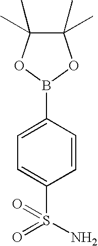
B1(C2=CC=C(S(=O)(N)=O)C=C2)OC(C)(C)C(C)(C)O1
